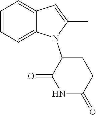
C1CC(=O)NC(=O)C1N1C2=CC=CC=C2C=C1C
